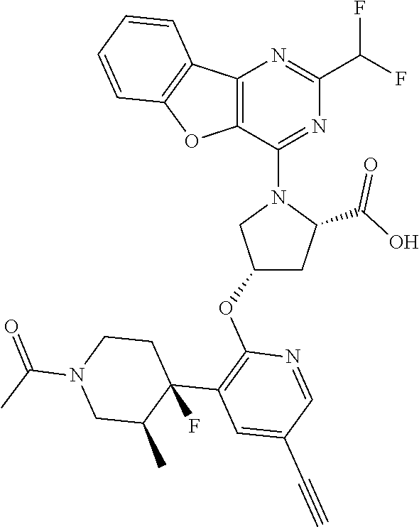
C12=C(OC3=C1C=CC=C3)C(N1CC(OC3=C(C4(F)C(C)CN(C(=O)C)CC4)C=C(C#C)C=N3)CC1C(O)=O)=NC(C(F)F)=N2
